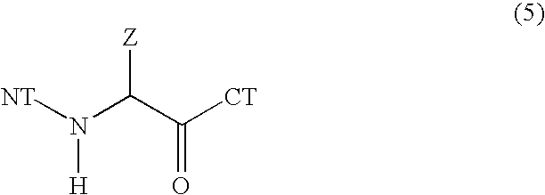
[NT]N(C(C([CT])=O)[Z])[H]
